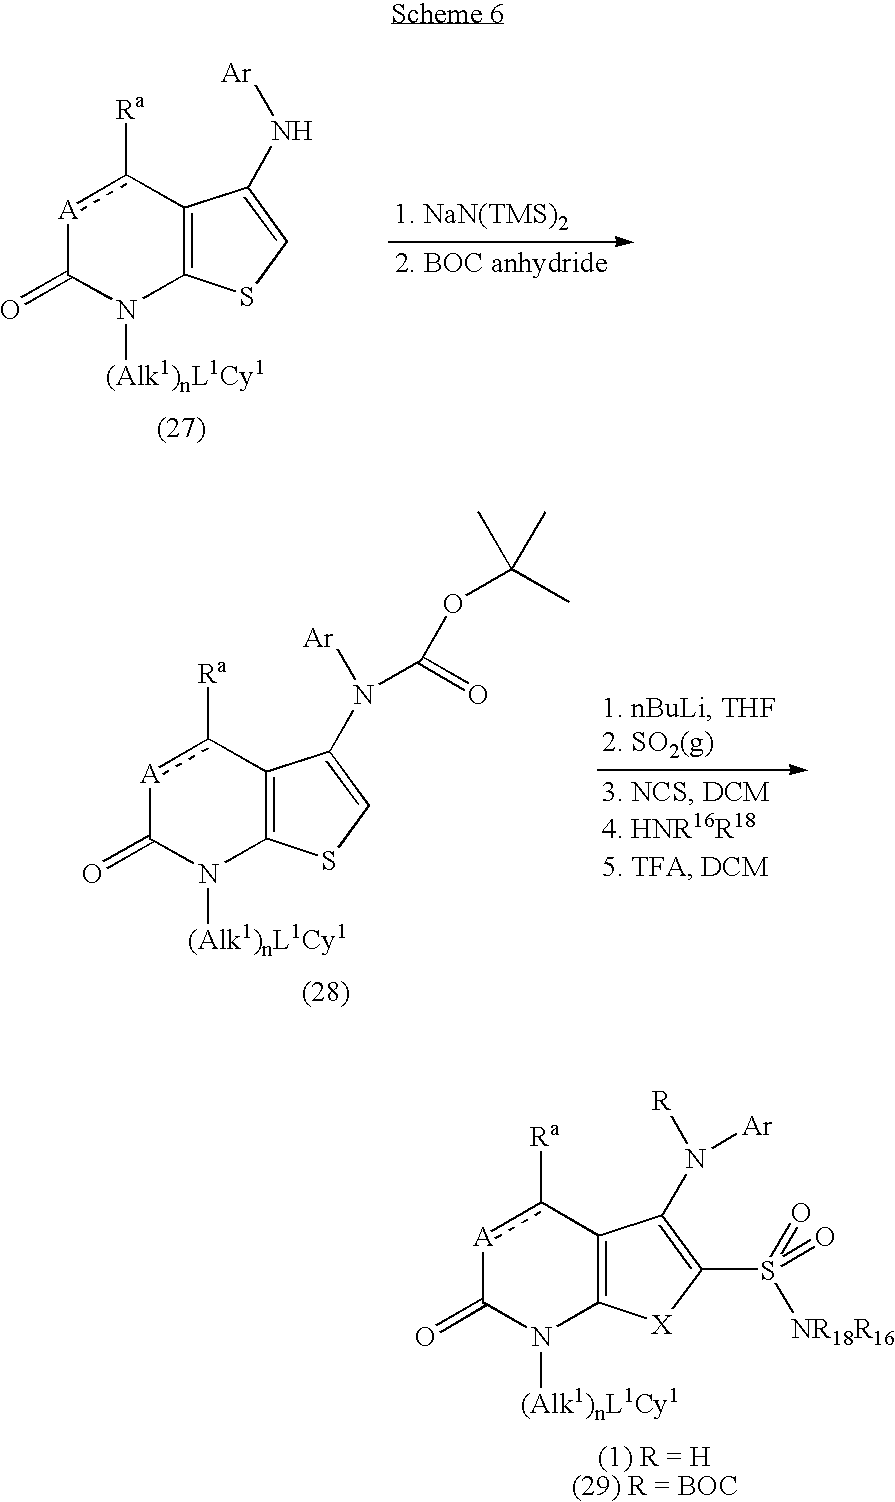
[A]1c([Ra])C2=C(N([(Alk1)nL1Cy1])C1=O)[X]C(S(=O)([NR18R16])=O)=C2N([R])[Ar].[A]1c([Ra])C2=C(N([(Alk1)nL1Cy1])C1=O)SC=C2N[Ar].[1. NaN(TMS)2].[A]1c([Ra])C2=C(N([(Alk1)nL1Cy1])C1=O)SC=C2N([Ar])C(=O)OC(C)(C)C
